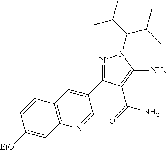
[EtO]C1=CC2=C(C=C1)C=C(C1=NN(C(C(C)C)C(C)C)C(N)=C1C(=O)N)C=N2
